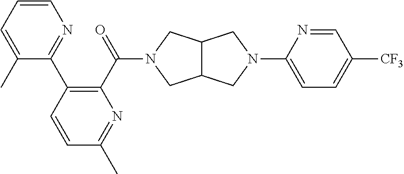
C1(C2=C(C(N3CC4C(C3)CN(C3=CC=C([CF3])C=N3)C4)=O)N=C(C)C=C2)=NC=CC=C1C
